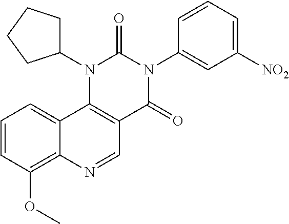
C1=CC(OC)=C2C(=C1)C1=C(C=N2)C(=O)N(C2=CC([NO2])=CC=C2)C(=O)N1C1CCCC1
